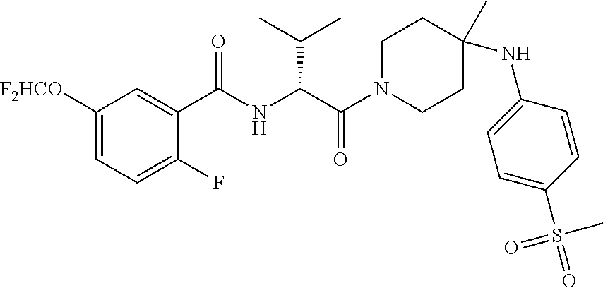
C1([F2HCO])=CC=C(F)C(C(NC(C(N2CCC(C)(NC3=CC=C(S(=O)(C)=O)C=C3)CC2)=O)C(C)C)=O)=C1
